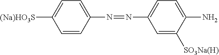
C1=C(N=NC2=CC=C(N)C([SO3Na(H)])=C2)C=CC([(Na)HO3S])=C1
